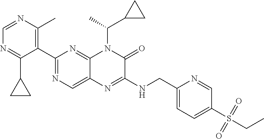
C1=NC(C)=C(C2=NC=C3C(=N2)N(C(C)C2CC2)C(=O)C(NCC2=CC=C(S(CC)(=O)=O)C=N2)=N3)C(C2CC2)=N1
